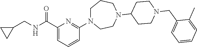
C1(C(=O)NCC2CC2)=CC=CC(N2CCCN(C3CCN(CC4=CC=CC=C4C)CC3)CC2)=N1
